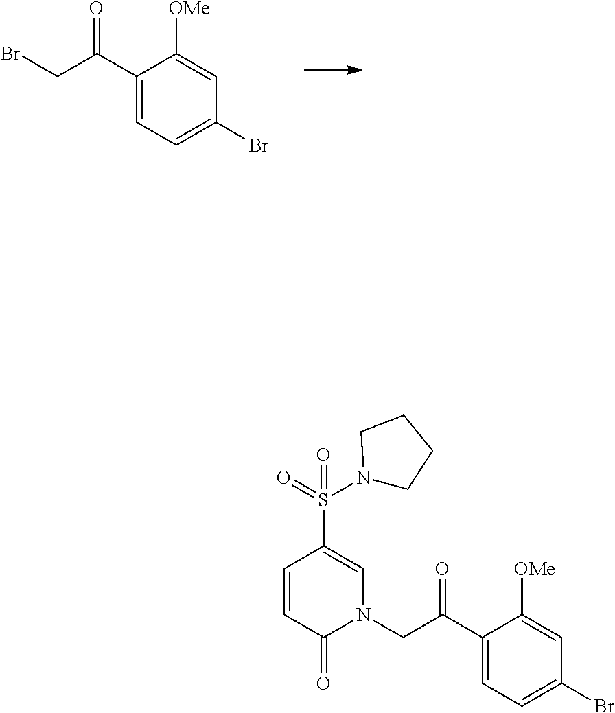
C1(C(CBr)=O)=CC=C(Br)C=C1[OMe].C1=CC(=O)N(CC(C2=CC=C(Br)C=C2[OMe])=O)C=C1S(=O)(=O)N1CCCC1
